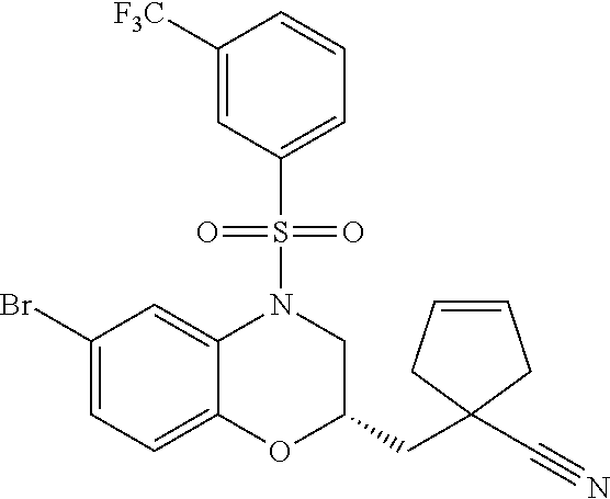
C1([F3C])=CC(S(=O)(=O)N2C3=CC(Br)=CC=C3OC(CC3(C#N)CC=CC3)C2)=CC=C1
